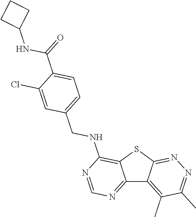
C12=NC=NC(NCC3=CC=C(C(NC4CCC4)=O)C(Cl)=C3)=C1SC1=NN=C(C)C(C)=C21
